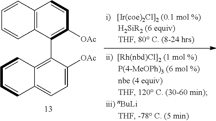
C12=C(C(C3=C4C(=CC=C3[OAc])C=CC=C4)=C([OAc])C=C1)C=CC=C2
